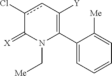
C1(C2=C([Y])cc(Cl)C(=[X])N2C[Me])=CC=CC=C1[Me]
